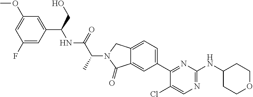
C1(OC)=CC(F)=CC(C(NC(C(C)N2CC3=CC=C(C4=NC(NC5CCOCC5)=NC=C4Cl)C=C3C2=O)=O)CO)=C1
